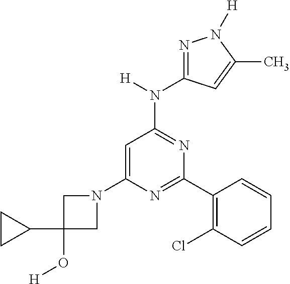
C1(N2CC(O[H])(C3CC3)C2)=CC(N(C2=NN([H])C(C)=C2)[H])=NC(C2=C(Cl)C=CC=C2)=N1
